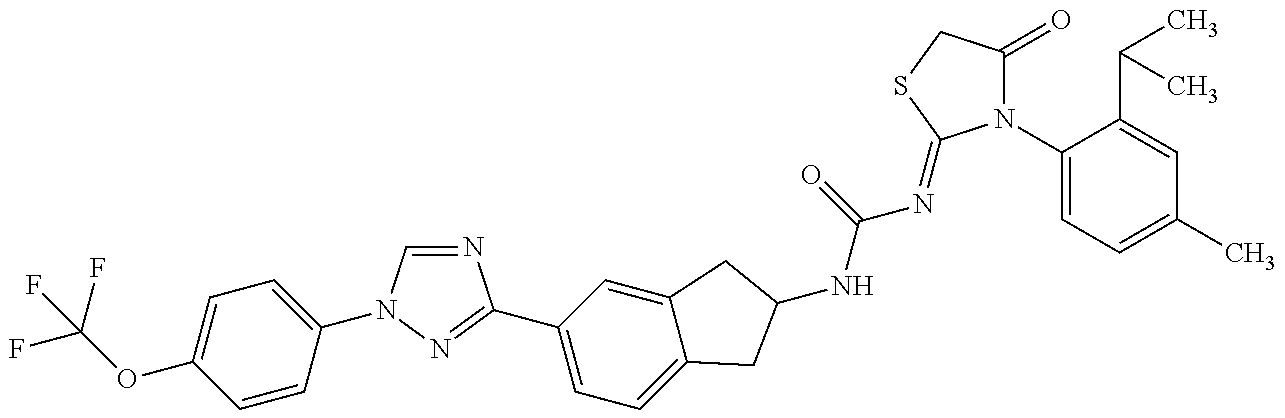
FC(OC1=CC=C(N2C=NC(C3=CC=C4C(=C3)CC(NC(=O)N=C3N(C5=CC=C(C)C=C5C(C)C)C(=O)CS3)C4)=N2)C=C1)(F)F
